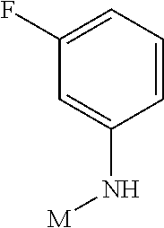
C1(F)=CC=CC(N[M])=C1
